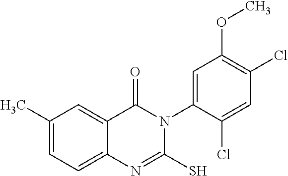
C1(C)=CC=C2C(=C1)C(=O)N(C1=CC(OC)=C(Cl)C=C1Cl)C(S)=N2
